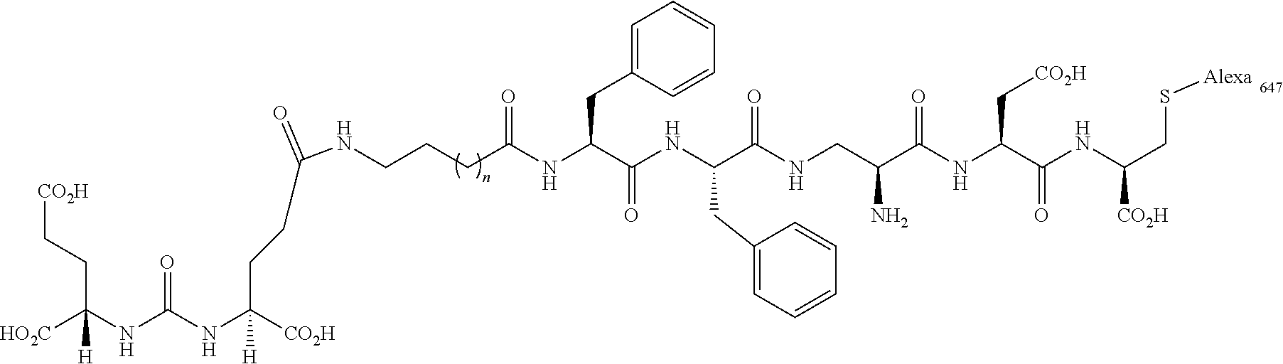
[HO2C]C(NC(NC([CO2H])([H])CCC(NCCCC(NC(C(=O)NC(CC1=CC=CC=C1)C(NCC(C(NC(C(=O)NC([CO2H])CS[Alexa])C[CO2H])=O)N)=O)CC1=CC=CC=C1)=O)=O)=O)([H])CC[CO2H]
